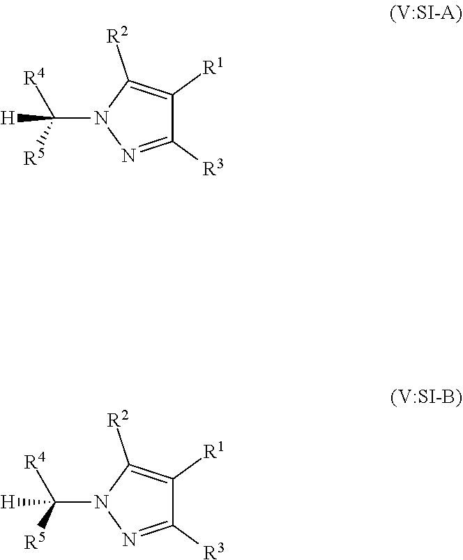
C(N1N=C([R3])C([R1])=C1[R2])([R5])([R4])[H].C(N1N=C([R3])C([R1])=C1[R2])([R5])([R4])[H]
